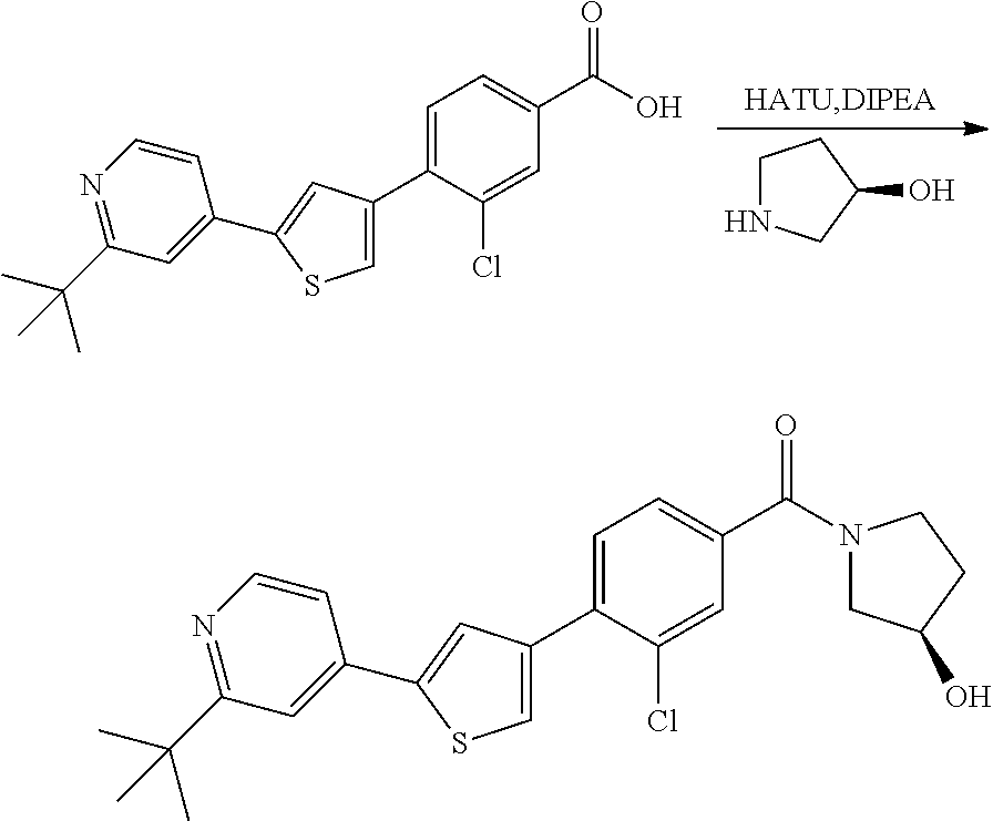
C1NCC(O)C1.C1(C2=CSC(C3=CC(C(C)(C)C)=NC=C3)=C2)=CC=C(C(O)=O)C=C1Cl.C1(C2=CSC(C3=CC(C(C)(C)C)=NC=C3)=C2)=CC=C(C(=O)N2CCC(O)C2)C=C1Cl
